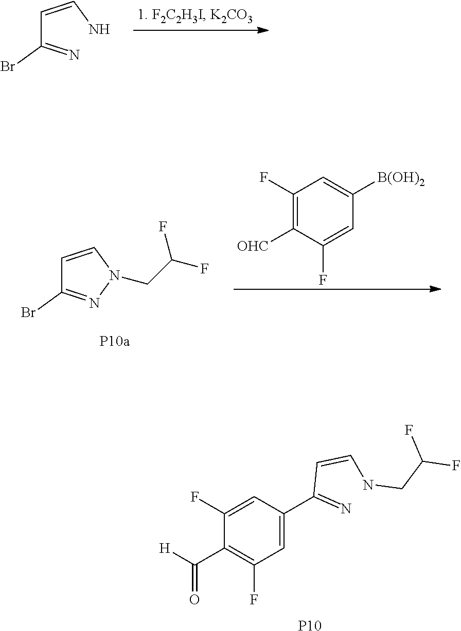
C(C(=N)Br)=CN.C1(F)=C([OHC])C(F)=CC([B(OH)2])=C1.C1=CN(CC(F)F)N=C1Br.C1=C(C(=N)C=CNCC(F)F)C=C(F)C(C(=O)[H])=C1F.[P10]
